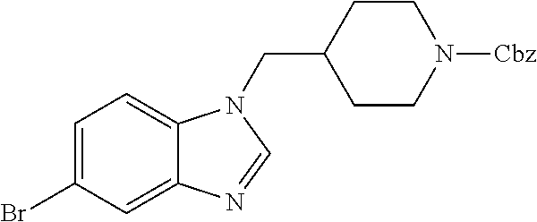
C1=C(Br)C=C2C(=C1)N(CC1CCN([Cbz])CC1)C=N2
